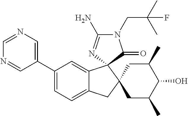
C1(C2=CN=CN=C2)=CC=C2C(=C1)C1(C3(C2)CC(C)C(O)C(C)C3)N=C(N)N(CC(C)(C)F)C1=O
